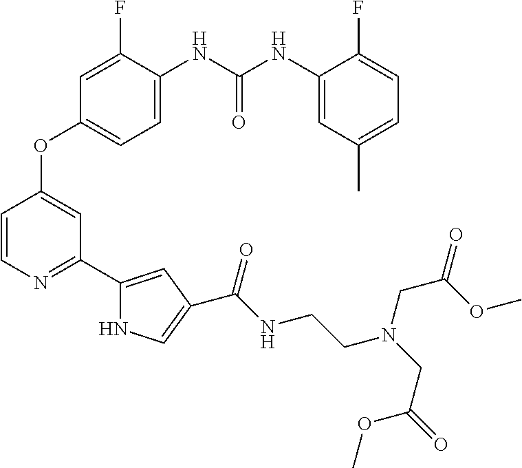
C(=O)(NC1=CC=C(OC2=CC(C3=CC(C(NCCN(CC(=O)OC)CC(=O)OC)=O)=CN3)=NC=C2)C=C1F)NC1=CC(C)=CC=C1F
